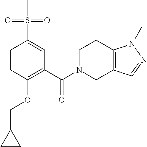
C1(S(=O)(=O)C)=CC(C(=O)N2CCC3=C(C=NN3C)C2)=C(OCC2CC2)C=C1
